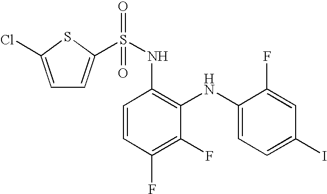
C1=C(Cl)SC(S(NC2=C(NC3=CC=C(I)C=C3F)C(F)=C(F)C=C2)(=O)=O)=C1
